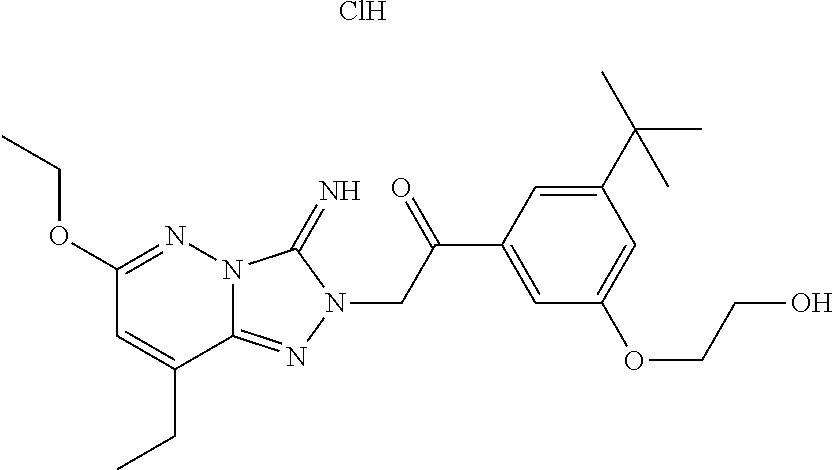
N12C(=NN(CC(C3=CC(OCCO)=CC(C(C)(C)C)=C3)=O)C1=N)C(CC)=CC(OCC)=N2.Cl
